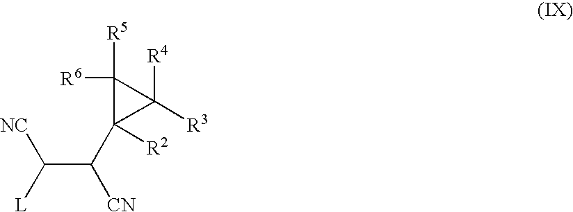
C(C(C1([R2])C([R3])([R4])C1([R6])[R5])[CN])([L])[NC]
